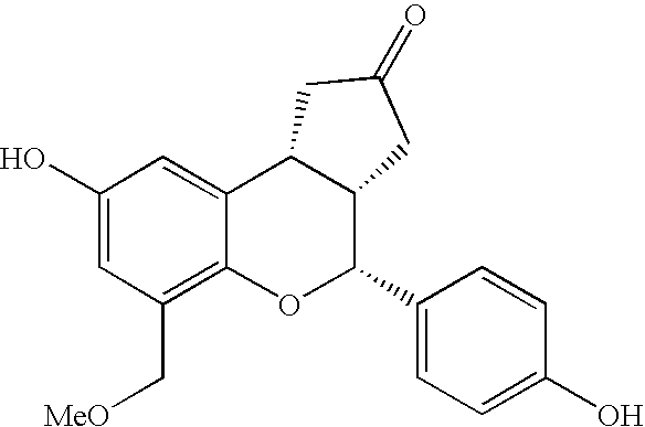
C1(O)=CC(C[MeO])=C2C(=C1)C1C(C(C3=CC=C(O)C=C3)O2)CC(=O)C1
